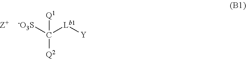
C([Lb1][Y])([-O3S])([Q2])[Q1]
